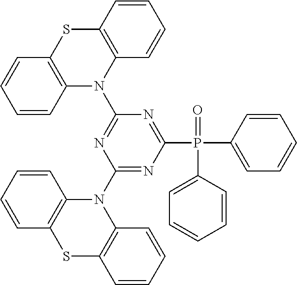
C1=CC2=C(C=C1)SC1=C(N2C2=NC(P(C3=CC=CC=C3)(C3=CC=CC=C3)=O)=NC(N3C4=C(C=CC=C4)SC4=C3C=CC=C4)=N2)C=CC=C1
